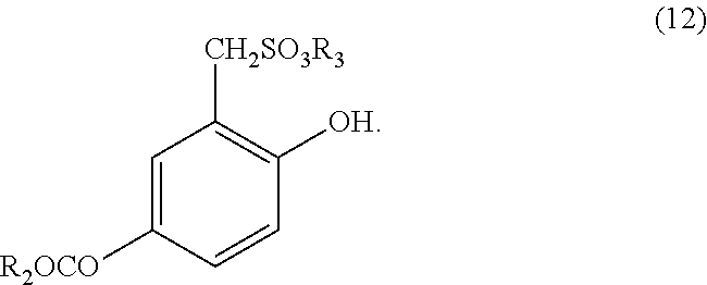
C1=CC([R2OCO])=CC([CH2SO3R3])=C1[OH]
